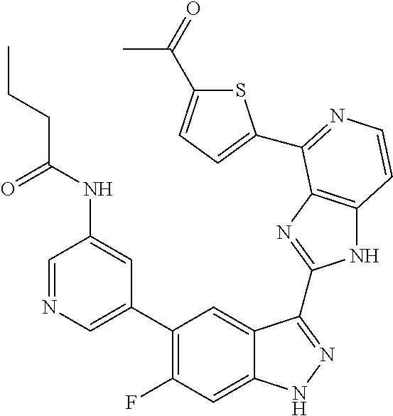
C1=C(C2=C(F)C=C3C(=C2)C(C2=NC4=C(N2)C=CN=C4C2=CC=C(C(=O)C)S2)=NN3)C=C(NC(CCC)=O)C=N1
